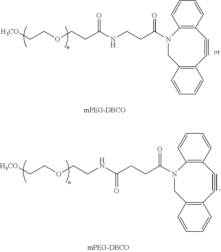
C(COCCC(NCCC(N1CC2=C(C#CC3=C1C=CC=C3)C=CC=C2)=O)=O)[H3CO].C(COCCNC(CCC(N1CC2=C(C#CC3=C1C=CC=C3)C=CC=C2)=O)=O)[H3CO]
